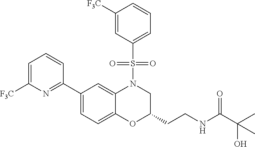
C1=C([F3C])N=C(C2=CC=C3C(=C2)N(S(C2=CC=CC([F3C])=C2)(=O)=O)CC(CCNC(=O)C(O)(C)C)O3)C=C1
